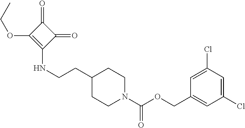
C1=C(Cl)C=C(Cl)C=C1COC(N1CCC(CCNC2=C(OCC)C(=O)C2=O)CC1)=O
